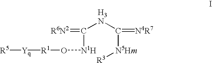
[R5][Yq][R1]O[N1H]C(NC([N5Hm][R3])=[N4R7])=[R6N2]
